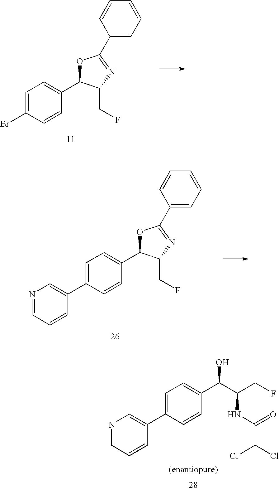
C1=C(Br)C=CC(C2OC(C3=CC=CC=C3)=NC2CF)=C1.C1=C(C2=CN=CC=C2)C=CC(C2OC(C3=CC=CC=C3)=NC2CF)=C1.C1=C(C2=CN=CC=C2)C=CC(C(O)C(NC(C(Cl)Cl)=O)CF)=C1
